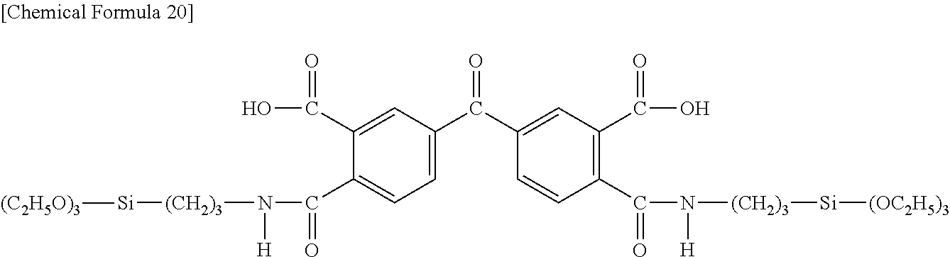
C1(C(O)=O)=CC(C(=O)C2=CC(C(=O)O)=C(C(=O)N([(CH2)3][Si][(OC2H5)3])[H])C=C2)=CC=C1C(N([(CH2)3][Si][(C2H5O)3])[H])=O
